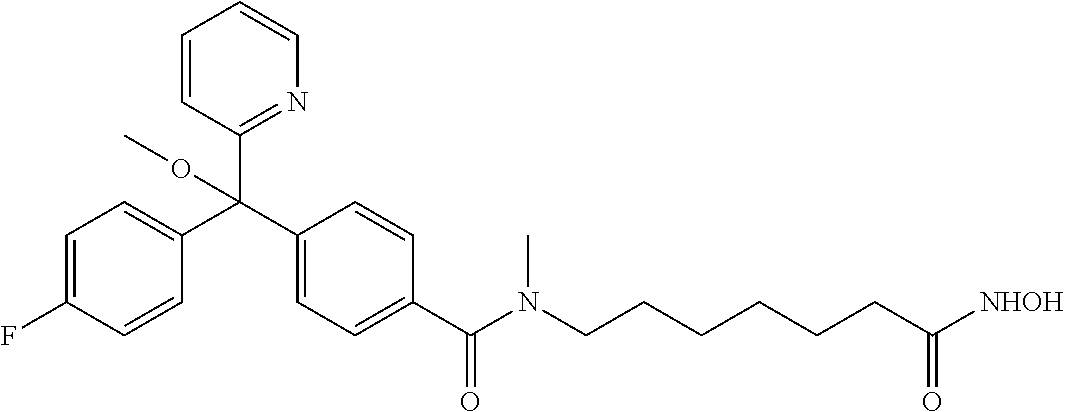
C1(C(C2=CC=C(F)C=C2)(C2=NC=CC=C2)OC)=CC=C(C(=O)N(CCCCCCC([NHOH])=O)C)C=C1
